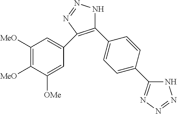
C1(C2=CC=C(C3=NN=NN3)C=C2)=C(C2=CC([MeO])=C([MeO])C([OMe])=C2)N=NN1
